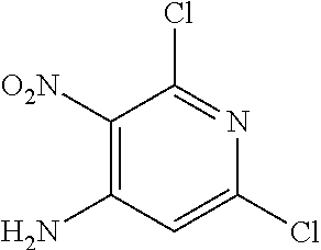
C1([O2N])=C(N)C=C(Cl)N=C1Cl
